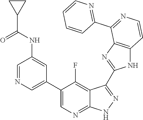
C1=NC=C(C2=CN=C3C(=C2F)C(C2=NC4=C(N2)C=CN=C4C2=NC=CC=C2)=N[N H]3)C=C1NC(C1CC1)=O
